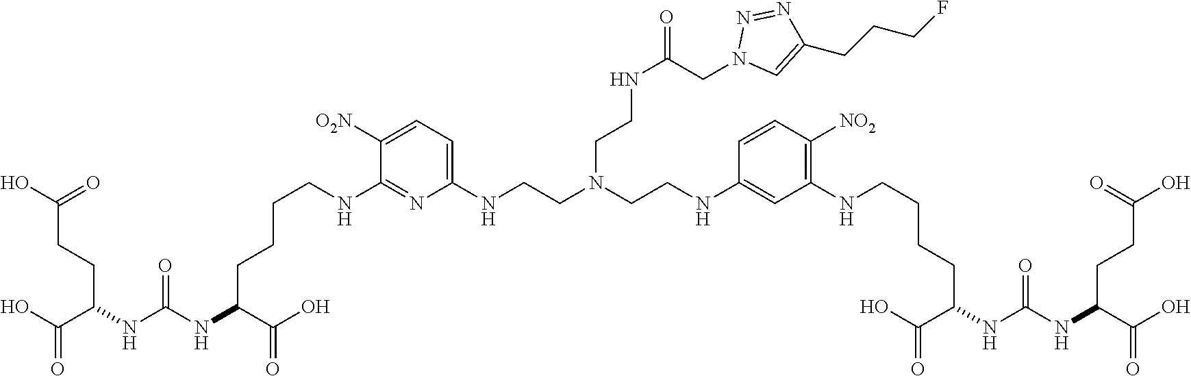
C(CNC1=NC(NCCN(CCNC2=CC(NCCCCC(NC(NC(C(O)=O)CCC(O)=O)=O)C(O)=O)=C([NO2])C=C2)CCNC(=O)CN2C=C(CCCF)N=N2)=CC=C1[O2N])CCC(NC(NC(C(O)=O)CCC(O)=O)=O)C(O)=O
